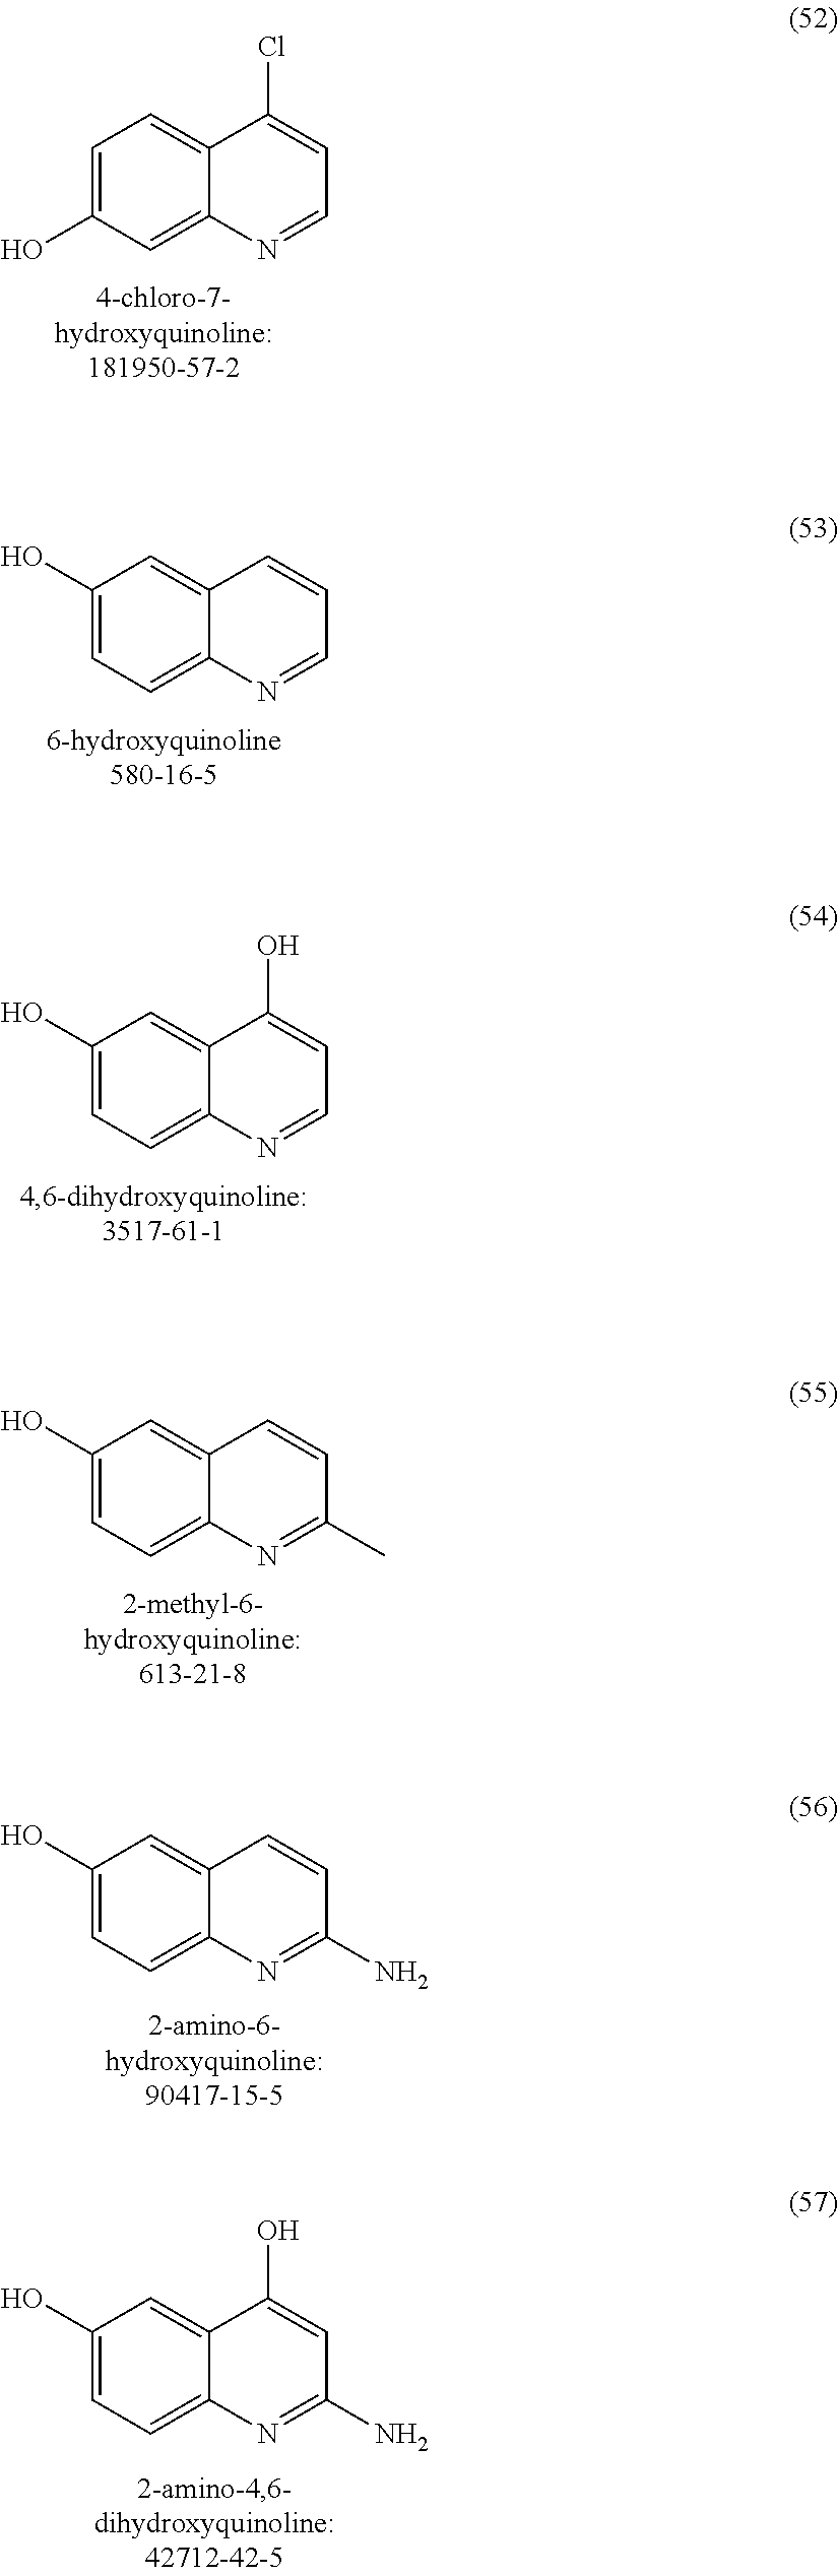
C1=C(O)C=C2C(=C1)C(Cl)=CC=N2.C1(O)=CC=C2C(=C1)C=CC=N2.C1(O)=CC=C2C(=C1)C(O)=CC=N2.C1(O)=CC=C2C(=C1)C=CC(C)=N2.C1(O)=CC=C2C(=C1)C=CC(N)=N2.C1(O)=CC=C2C(=C1)C(O)=CC(N)=N2
